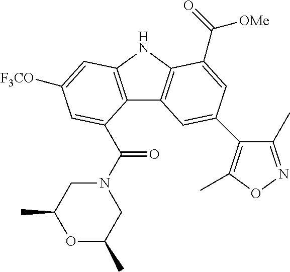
C12=C(NC3=C1C=C(C1=C(C)ON=C1C)C=C3C(=O)[OMe])C=C([F3CO])C=C2C(N1CC(C)OC(C)C1)=O
